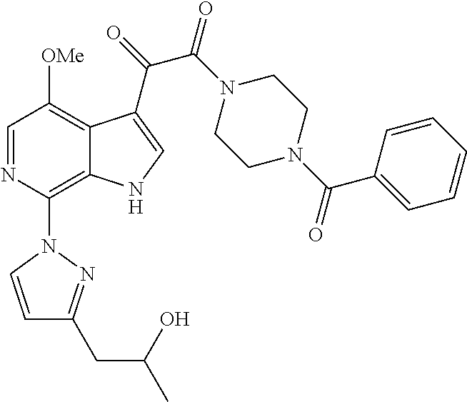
C1=NC(N2C=CC(CC(C)O)=N2)=C2C(=C1[OMe])C(C(C(=O)N1CCN(C(C3=CC=CC=C3)=O)CC1)=O)=CN2
